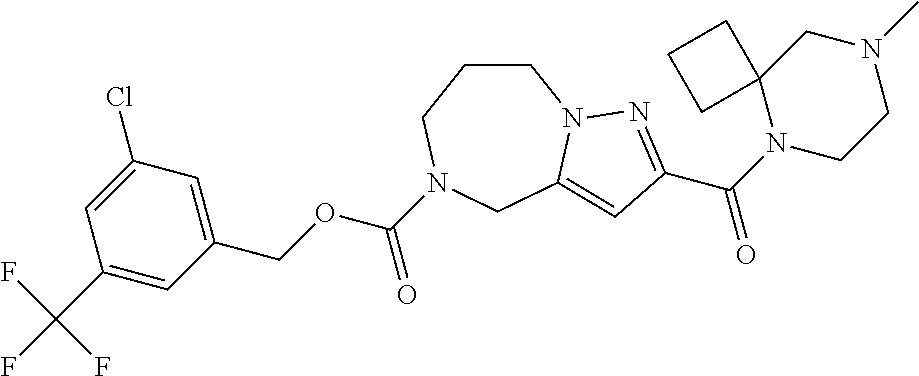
C1CCN(C(OCC2=CC(Cl)=CC(C(F)(F)F)=C2)=O)CC2=CC(C(=O)N3CCN(C)CC34CCC4)=NN12
